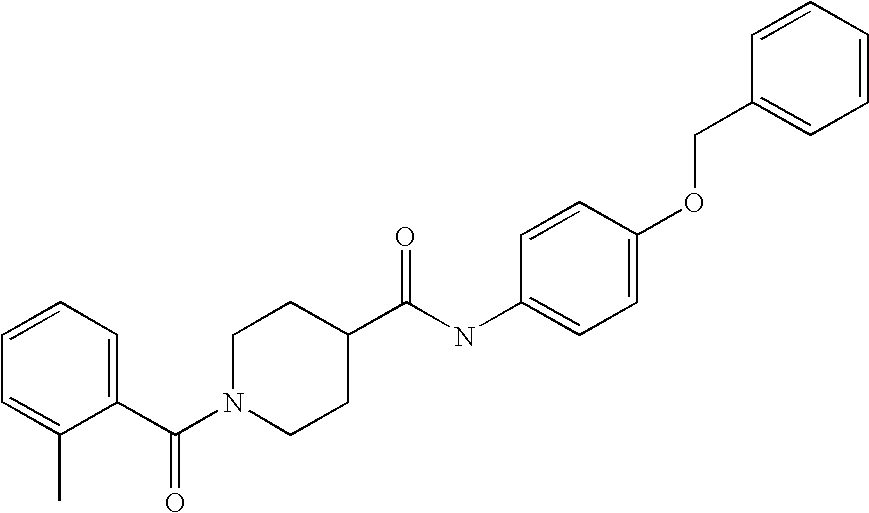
C1(C(N2CCC(C(NC3=CC=C(OCC4=CC=CC=C4)C=C3)=O)CC2)=O)=CC=CC=C1C
